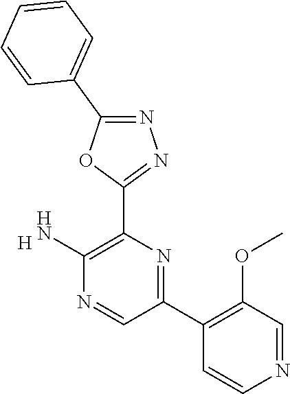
N1=CC(OC)=C(C2=NC(C3=NN=C(C4=CC=CC=C4)O3)=C(N)N=C2)C=C1.[H]
